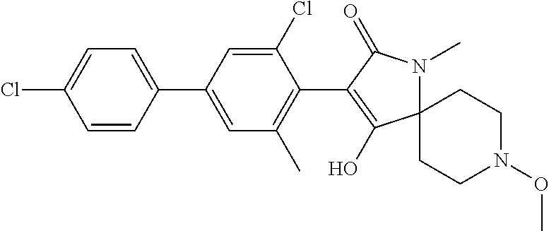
C12(N(C)C(=O)C(C3=C(C)C=C(C4=CC=C(Cl)C=C4)C=C3Cl)=C1O)CCN(OC)CC2
